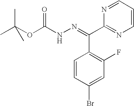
N1=CC=CN=C1C(C1=C(F)C=C(Br)C=C1)=NNC(OC(C)(C)C)=O
